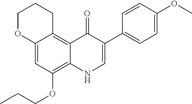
C12=CC(OCCC)=C3C(=C1CCCO2)C(=O)C(C1=CC=C(OC)C=C1)=CN3
